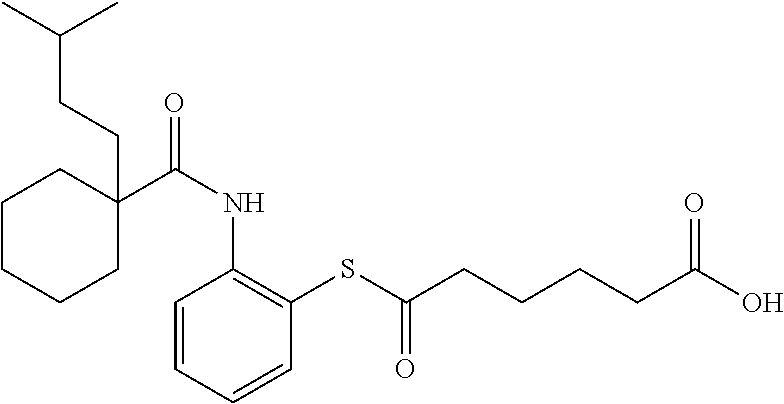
C1C(CCC(C)C)(C(NC2=C(SC(CCCCC(O)=O)=O)C=CC=C2)=O)CCCC1
